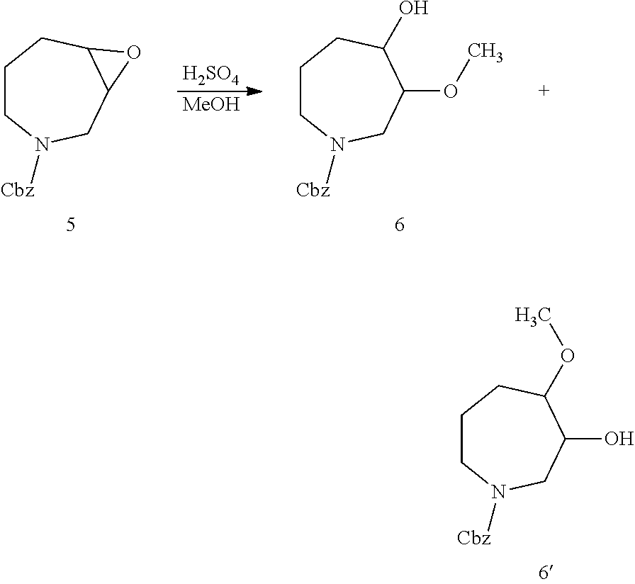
C1CN([Cbz])CC(O)C(OC)C1.[MeOH].[H2SO4].C1CN([Cbz])CC2C(C1)O2.C1CN([Cbz])CC(OC)C(O)C1
